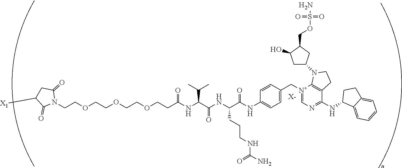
N1(CCOCCOCCOCCC(NC(C(NC(C(NC2=CC=C(C[N+]3=CN=C(NC4C5=CC=CC=C5CC4)C4=C3N(C3CC(O)C(COS(N)(=O)=O)C3)CC4)C=C2)=O)CCCNC(=O)N)=O)C(C)C)=O)C(=O)CC([X1])C1=O.[X-]
